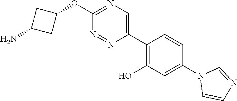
O(C1=NC=C(C2=C(O)C=C(N3C=CN=C3)C=C2)N=N1)C1CC(N)C1
